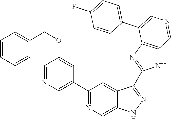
C1(C2=CN=CC(OCC3=CC=CC=C3)=C2)=NC=C2C(=C1)C(C1=NC3=C(N1)C=NC=C3C1=CC=C(F)C=C1)=NN2
